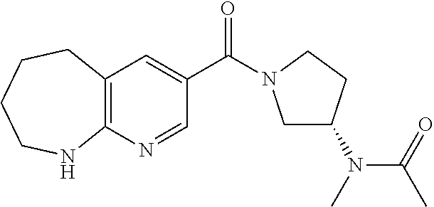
C(C1=CC2=C(N=C1)NCCCC2)(=O)N1CC(N(C(C)=O)C)CC1
